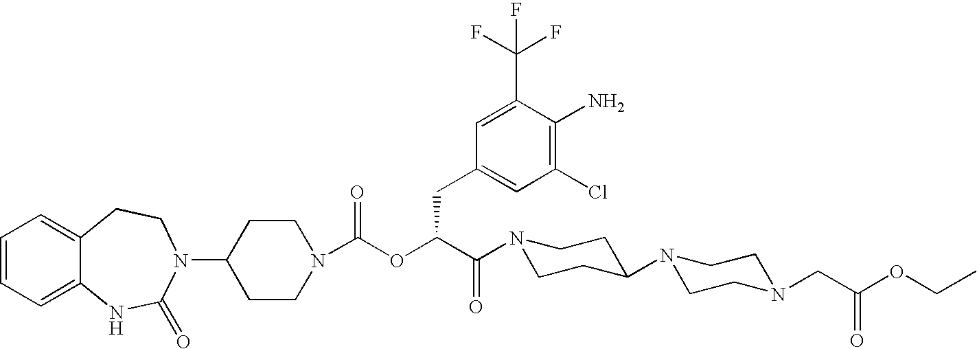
C1=CC=C2C(=C1)CCN(C1CCN(C(OC(C(N3CCC(N4CCN(CC(OCC)=O)CC4)CC3)=O)CC3=CC(Cl)=C(N)C(C(F)(F)F)=C3)=O)CC1)C(=O)N2
